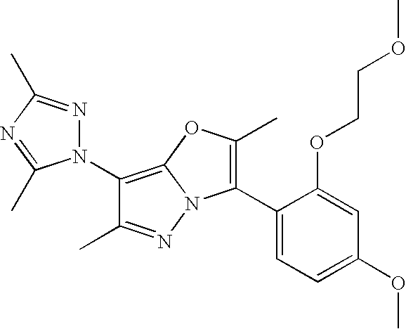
C1(N2N=C(C)N=C2C)=C2N(N=C1C)C(C1=CC=C(OC)C=C1OCCOC)=C(C)O2
